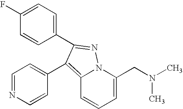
C1(F)=CC=C(C2=NN3C(=C2C2=CC=NC=C2)C=CC=C3CN(C)C)C=C1
